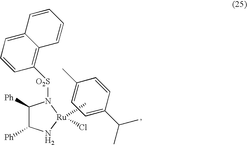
C[Ru]1(Cl)NC([Ph])C([Ph])N1[O2S]C1=C2C(=CC=C1)C=CC=C2.C1=C(C(C)C)C=CC(C)=C1
